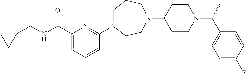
C1N(C2=NC(C(NCC3CC3)=O)=CC=C2)CCN(C2CCN(C(C)C3=CC=C(F)C=C3)CC2)CC1
